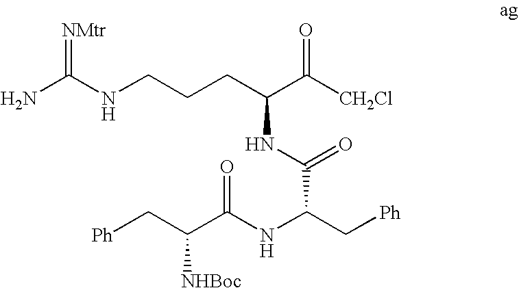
NC(NCCCC(C([CH2Cl])=O)NC(C(C[Ph])NC(C(C[Ph])[NHBoc])=O)=O)=[NMtr]
